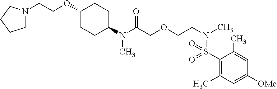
C1(N(C(COCCN(C)S(=O)(=O)C2=C(C)C=C([OMe])C=C2C)=O)C)CCC(OCCN2CCCC2)CC1
